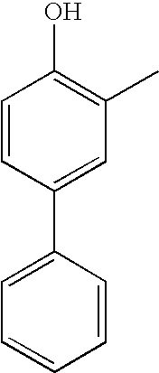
C1=CC(C2=CC=CC=C2)=CC(C)=C1O
